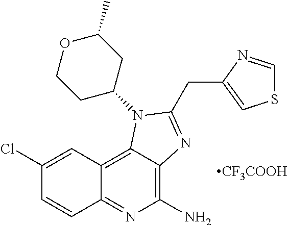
C1(Cl)=CC2=C3C(=C(N)N=C2C=C1)N=C(CC1=CSC=N1)N3C1CC(C)OCC1.[CF3COOH]
